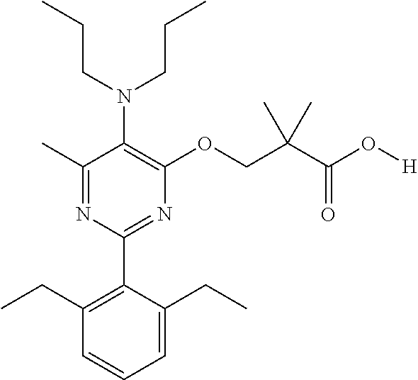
C1(C)=NC(C2=C(CC)C=CC=C2CC)=NC(OCC(C(O[H])=O)(C)C)=C1N(CCC)CCC
